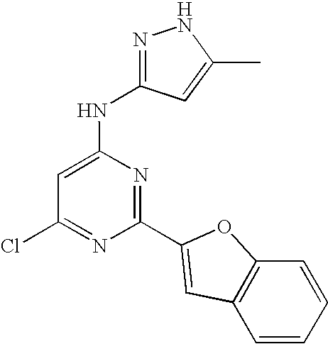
C1=C(NC2=NNC(C)=C2)N=C(C2=CC3=C(C=CC=C3)O2)N=C1Cl
